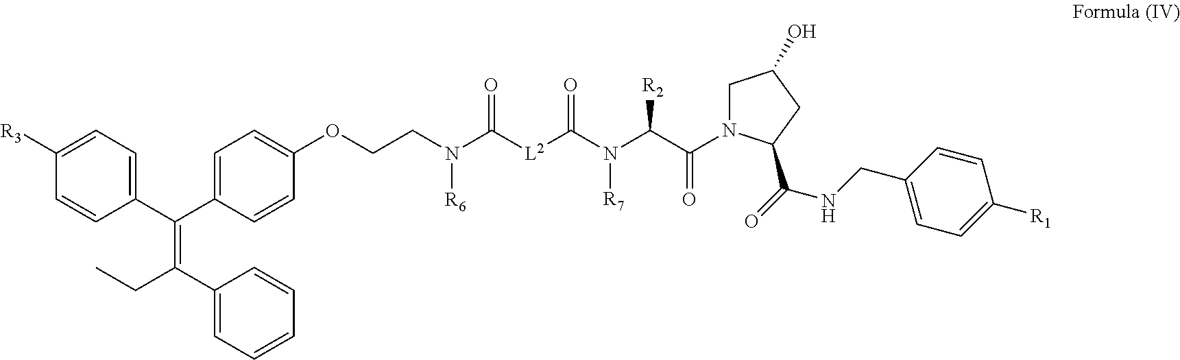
C1([R3])=CC=C(C(C2=CC=C(OCCN(C([L2]C(N(C(C(N3CC(O)CC3C(NCC3=CC=C([R1])C=C3)=O)=O)[R2])[R7])=O)=O)[R6])C=C2)=C(C2=CC=CC=C2)CC)C=C1
